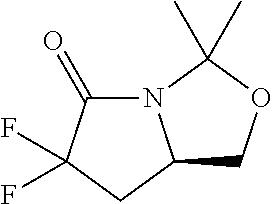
N12C(=O)C(F)(F)CC1COC2(C)C
